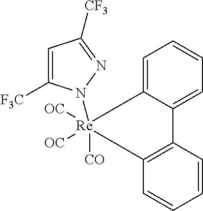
C1=CC=C2C(=C1)C1=C(C=CC=C1)[Re]2([CO])([OC])([OC])N1C([F3C])=CC([CF3])=N1
